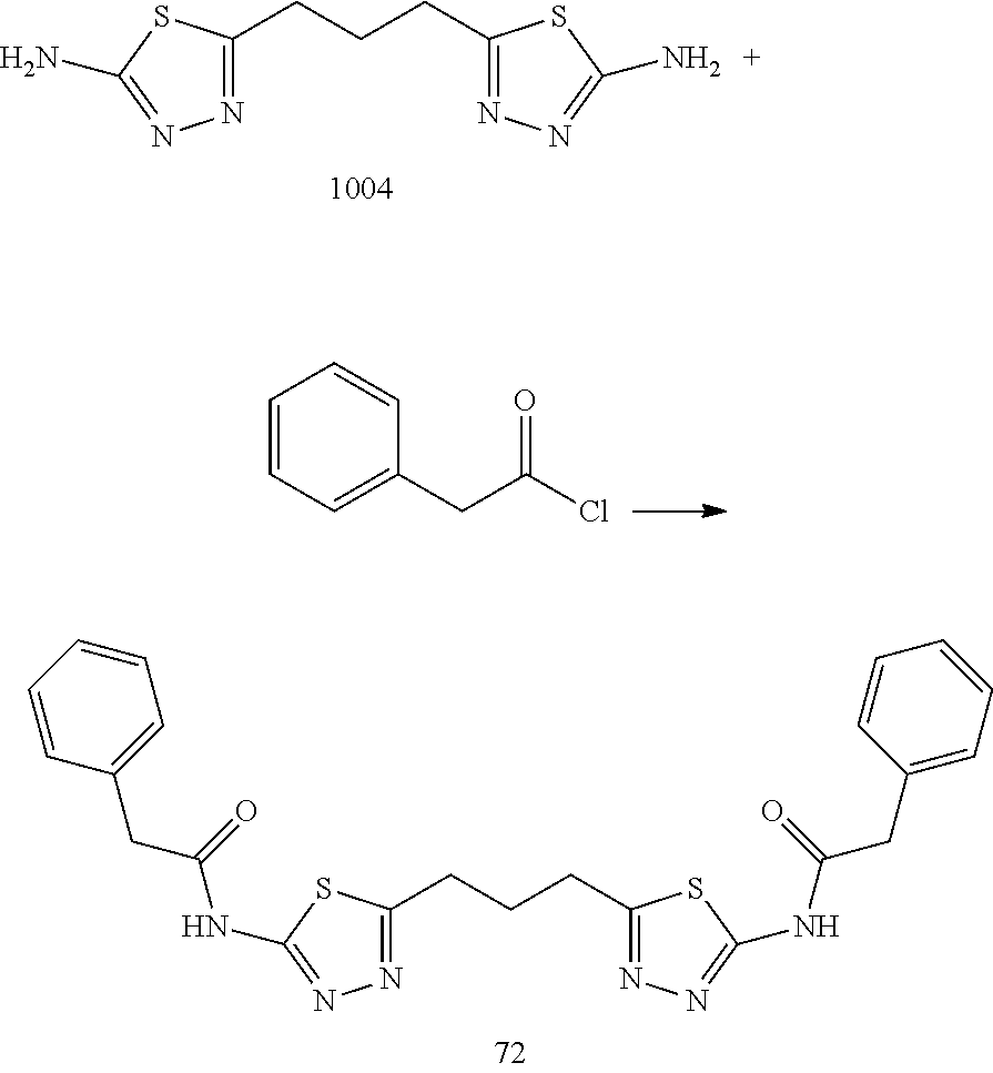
N1=C(CCCC2=NN=C(N)S2)SC(N)=N1.N1=C(CCCC2=NN=C(NC(CC3=CC=CC=C3)=O)S2)SC(NC(CC2=CC=CC=C2)=O)=N1.C1=CC=C(CC(Cl)=O)C=C1
